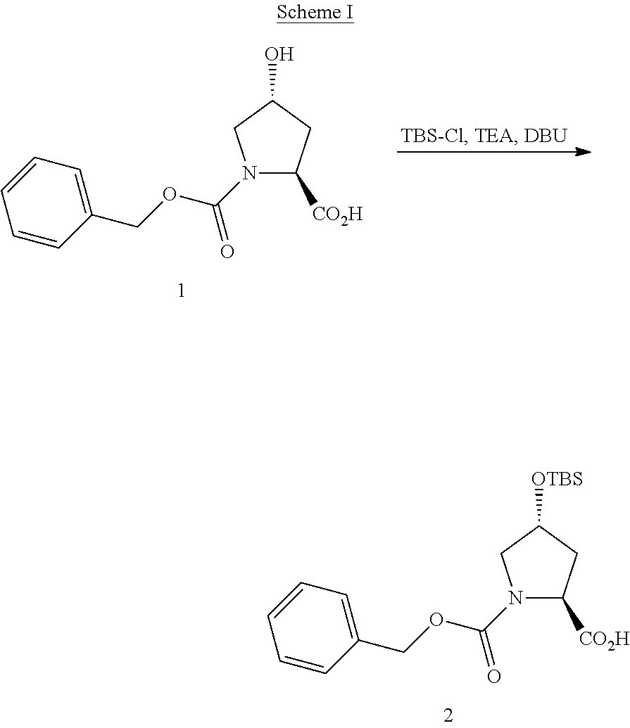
N1(C(OCC2=CC=CC=C2)=O)C([CO2H])CC([OTBS])C1.N1(C(OCC2=CC=CC=C2)=O)C([CO2H])CC(O)C1
